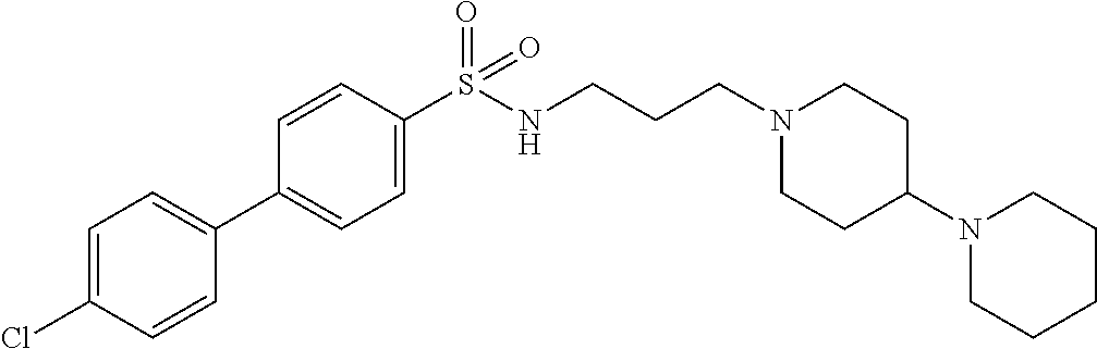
C1=C(Cl)C=CC(C2=CC=C(S(NCCCN3CCC(N4CCCCC4)CC3)(=O)=O)C=C2)=C1
